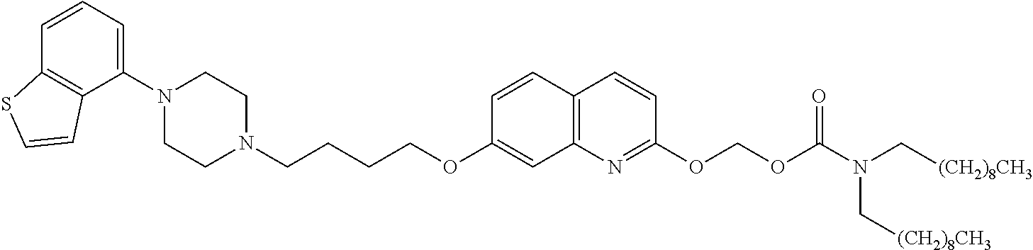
C1(N2CCN(CCCCOC3=CC4=C(C=C3)C=CC(OCOC(=O)N(C[(CH2)8CH3])C[(CH2)8CH3])=N4)CC2)=CC=CC2=C1C=CS2
